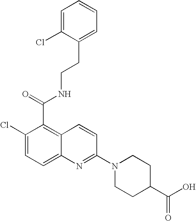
C1=C(Cl)C(CCNC(C2=C3C(=CC=C2Cl)N=C(N2CCC(C(O)=O)CC2)C=C3)=O)=CC=C1
